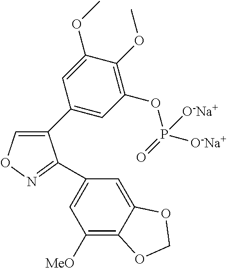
C1(C2=CC(OP([O-Na+])(=O)[O-Na+])=C(OC)C(OC)=C2)=CON=C1C1=CC([MeO])=C2C(=C1)OCO2
